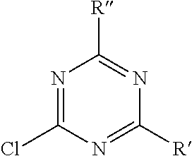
N1=C(Cl)N=C([R])N=C1[R]
